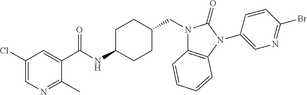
C1(C(NC2CCC(CN3C4=C(N(C5=CN=C(Br)C=C5)C3=O)C=CC=C4)CC2)=O)=CC(Cl)=CN=C1C
